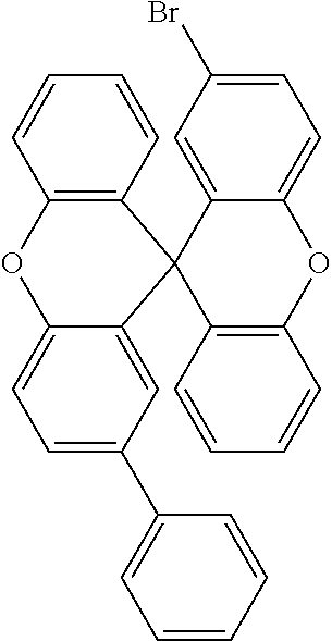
C1=CC2=C(C=C1)C1(C3=CC(C4=CC=CC=C4)=CC=C3O2)C2=CC(Br)=CC=C2OC2=C1C=CC=C2
